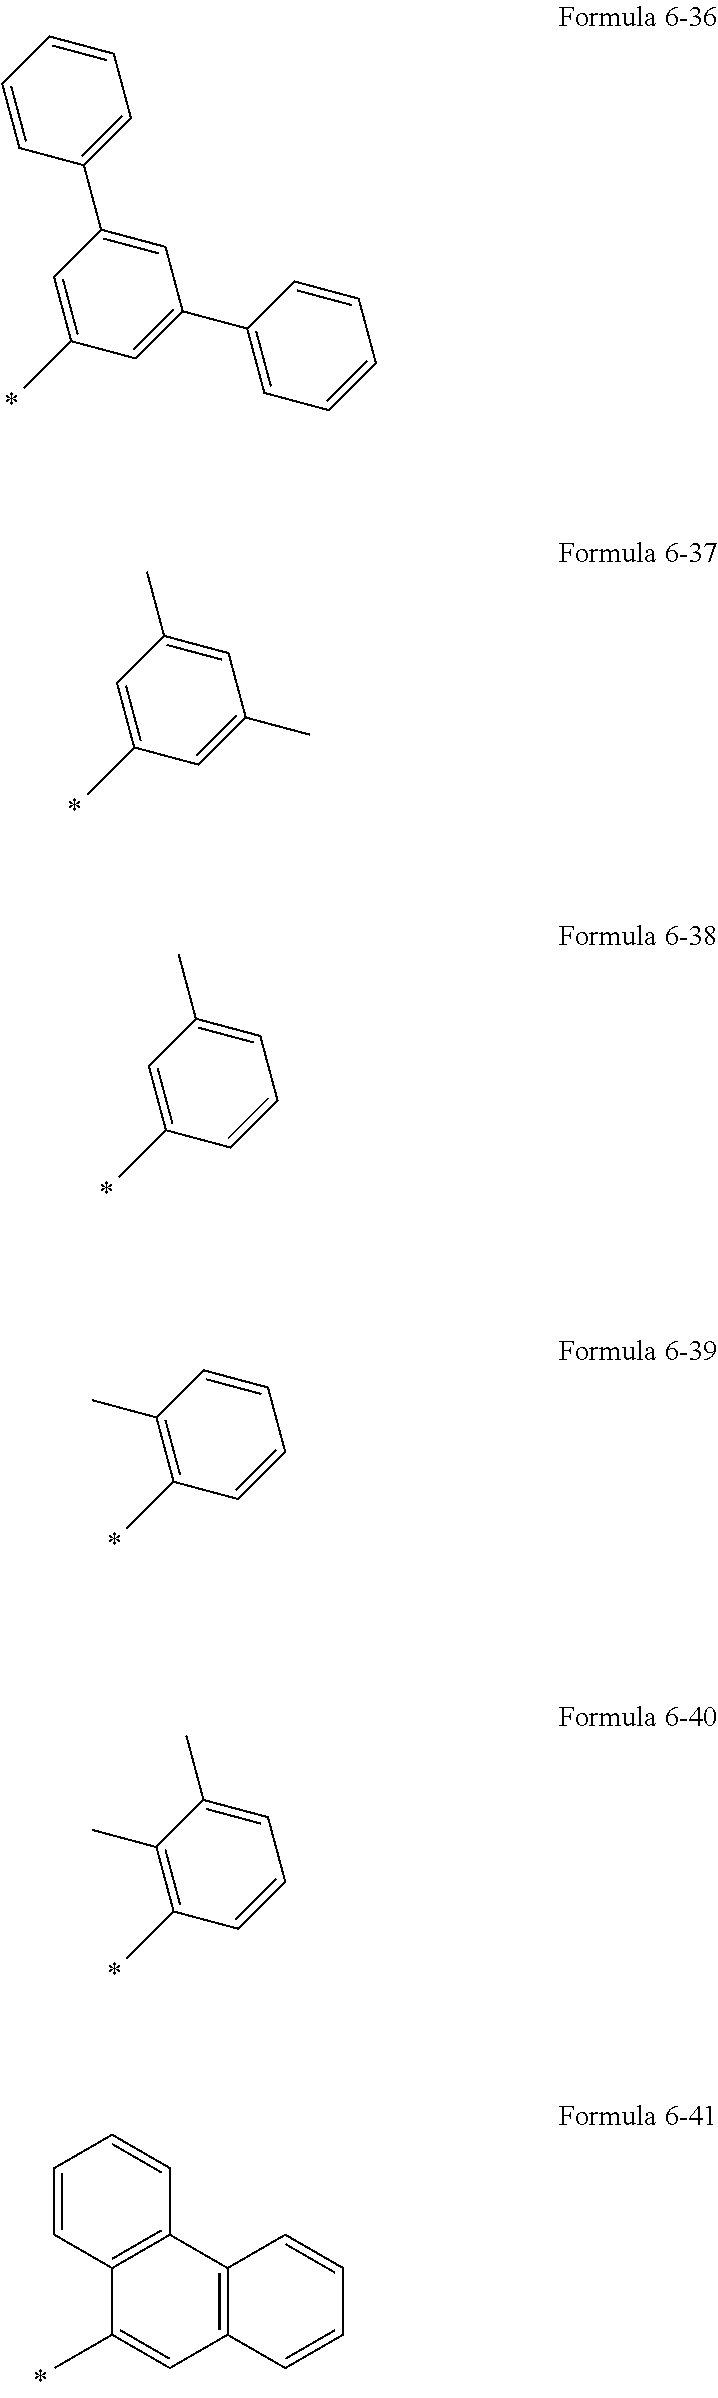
C1=C(C2=CC=CC=C2)C=C(C)C=C1C1=CC=CC=C1.C1=C(C)C=C(C)C=C1C.C1=C(C)C=C(C)C=C1.C1=CC(C)=C(C)C=C1.C1=C(C)C(C)=C(C)C=C1.C12=C(C3=C(C=C1C)C=CC=C3)C=CC=C2
